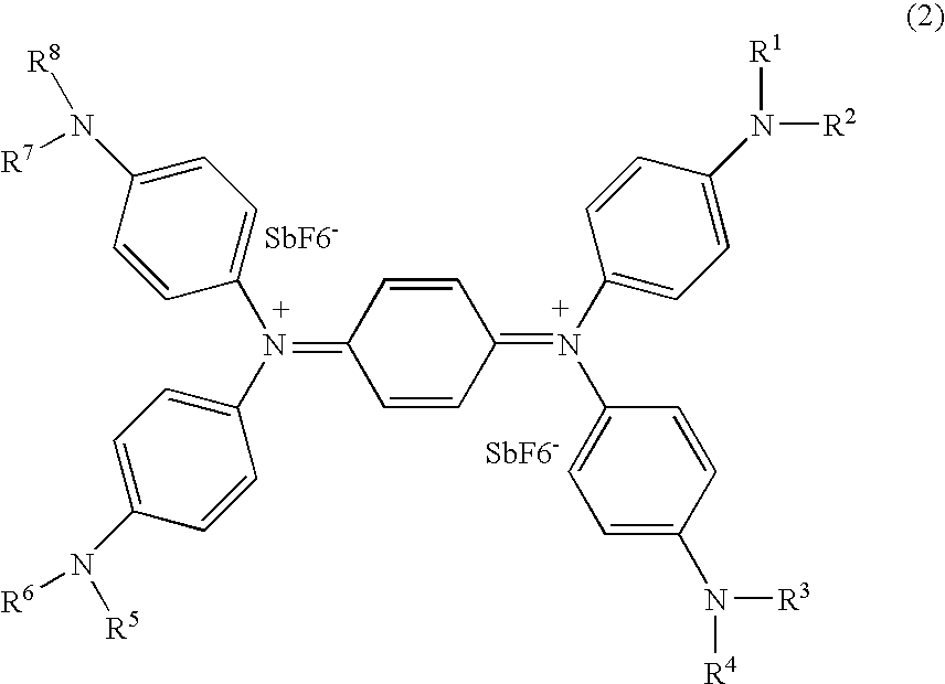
C1=CC(=N(C2=CC=C(N([R2])[R1])C=C2)C2=CC=C(N([R3])[R4])C=C2)C=CC1=N(C1=CC=C(N([R6])[R5])C=C1)C1=CC=C(N([R8])[R7])C=C1
